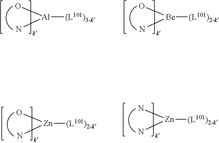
O[Al](N)[(L101)3-k].O[Be](N)[(L101)2-k].O[Zn](N)[(L101)2-k].N[Zn](N)[(L101)2-k]
